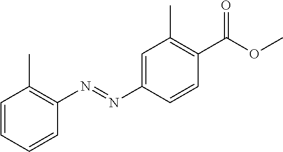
C1=CC(N=NC2=C(C)C=CC=C2)=CC(C)=C1C(OC)=O
